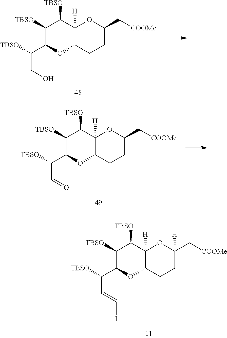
C(CO)(C1C([TBSO])C([TBSO])C2([H])OC(C[COOMe])CCC2O1)[TBSO].C(C=O)(C1C([TBSO])C([TBSO])C2([H])OC(C[COOMe])CCC2O1)[TBSO].C(C=CI)(C1C([TBSO])C([TBSO])C2([H])OC(C[COOMe])([H])CCC2O1)[TBSO]
